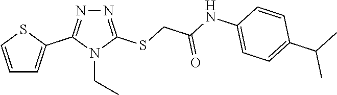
N1=C(SCC(=O)NC2=CC=C(C(C)C)C=C2)N(CC)C(C2=CC=CS2)=N1
